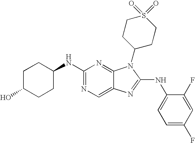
C1C(O)CCC(NC2=NC=C3C(=N2)N(C2CCS(=O)(=O)CC2)C(NC2=CC=C(F)C=C2F)=N3)C1
